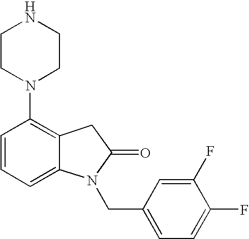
C1=CC=C2C(=C1N1CCNCC1)CC(=O)N2CC1=CC=C(F)C(F)=C1
